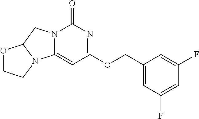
N12C(=CC(OCC3=CC(F)=CC(F)=C3)=NC1=O)N1C(C2)OCC1
